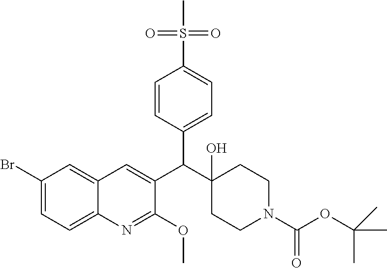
C1(Br)=CC=C2C(=C1)C=C(C(C1=CC=C(S(C)(=O)=O)C=C1)C1(O)CCN(C(OC(C)(C)C)=O)CC1)C(OC)=N2
